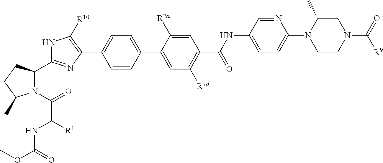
C1C(C)N(C2=CC=C(NC(C3=C([R7d])C=C(C4=CC=C(C5=C([R10])NC(C6N(C(=O)C(NC(=O)OC)[R1])C(C)CC6)=N5)C=C4)C([R7a])=C3)=O)C=N2)CCN1C(=O)[R9]
